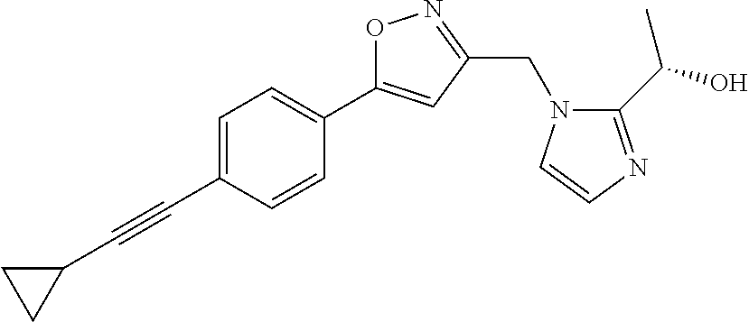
C1=C(C#CC2CC2)C=CC(C2=CC(CN3C(C(O)C)=NC=C3)=NO2)=C1
